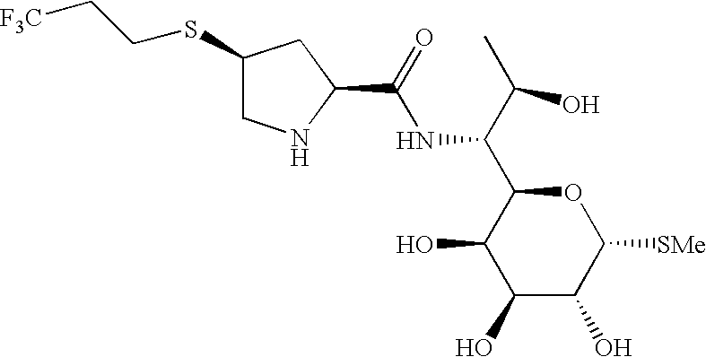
C1(O)C(O)C([SMe])OC(C(C(C)O)NC(C2CC(SCC[F3C])CN2)=O)C1O
